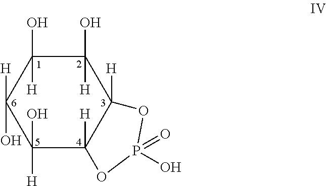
C1(O)([H])C2([H])C([H])(C(O)([H])C(O)([H])C1([H])O)OP(O)(=O)O2
